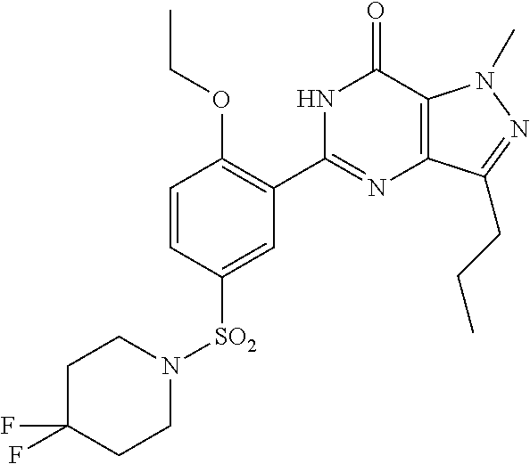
N1C(C2=C(OCC)C=CC([SO2]N3CCC(F)(F)CC3)=C2)=NC2=C(C1=O)N(C)N=C2CCC
